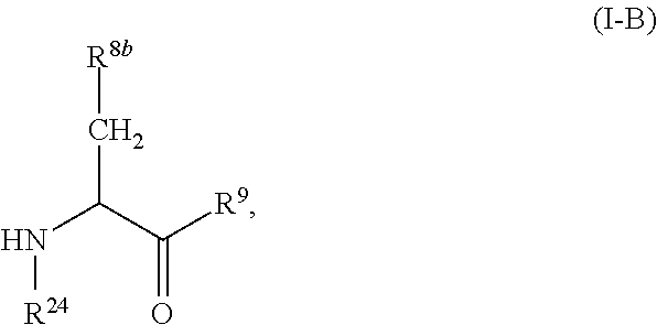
C(C(N[R24])C([R9])=O)[R8b]
